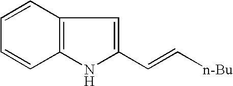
C1=CC2=C(C=C1)NC(C=C[n-Bu])=C2
